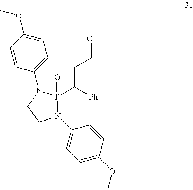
C(P1(=O)N(C2=CC=C(OC)C=C2)CCN1C1=CC=C(OC)C=C1)(CC=O)[Ph]
